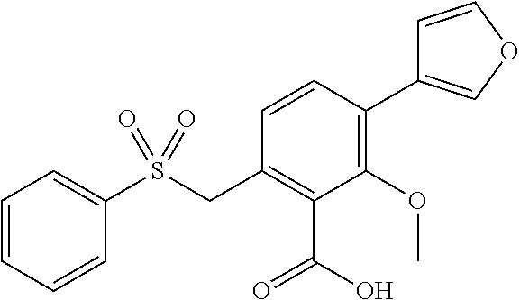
C1=CC=CC(S(CC2=C(C(=O)O)C(OC)=C(C3=COC=C3)C=C2)(=O)=O)=C1
